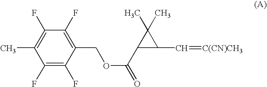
C1(F)=C(COC(C2C(C=[C(CN)CH3])C2(C)C)=O)C(F)=C(F)C(C)=C1F
